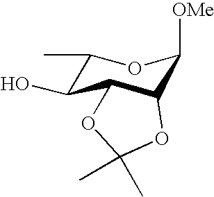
C1(C)C(O)C2C(C([OMe])O1)OC(C)(C)O2
